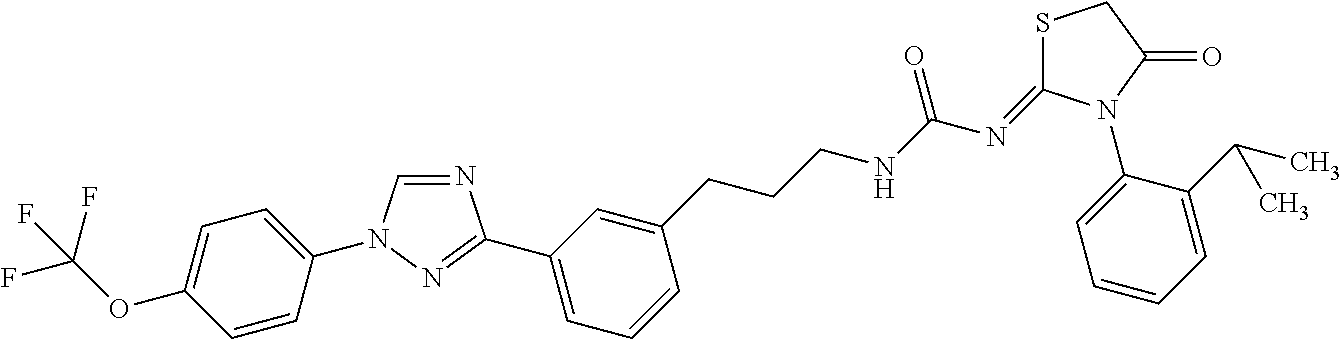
N1=CN(C2=CC=C(OC(F)(F)F)C=C2)N=C1C1=CC=CC(CCCNC(N=C2SCC(=O)N2C2=CC=CC=C2C(C)C)=O)=C1
